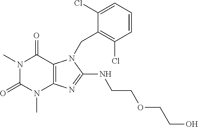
N1(C)C(=O)N(C)C2=C(C1=O)N(CC1=C(Cl)C=CC=C1Cl)C(NCCOCCO)=N2
